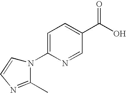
C1(C)=NC=CN1C1=CC=C(C(O)=O)C=N1
